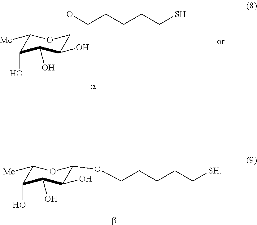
C1(OCCCCCS)C(O)C(O)C(O)C([Me])O1.C1(OCCCCC[SH])C(O)C(O)C(O)C([Me])O1
